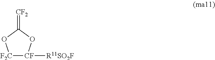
[F2C]1[CF]([R11SO2F])OC(=[CF2])O1
